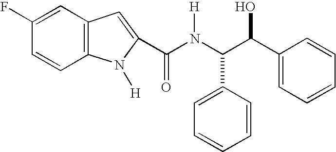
C12=C(C=C(F)C=C1)C=C(C(N(C(C(C1=CC=CC=C1)O)C1=CC=CC=C1)[H])=O)N2[H]
